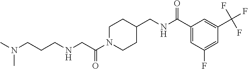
N(CC(N1CCC(CNC(C2=CC(F)=CC(C(F)(F)F)=C2)=O)CC1)=O)CCCN(C)C
